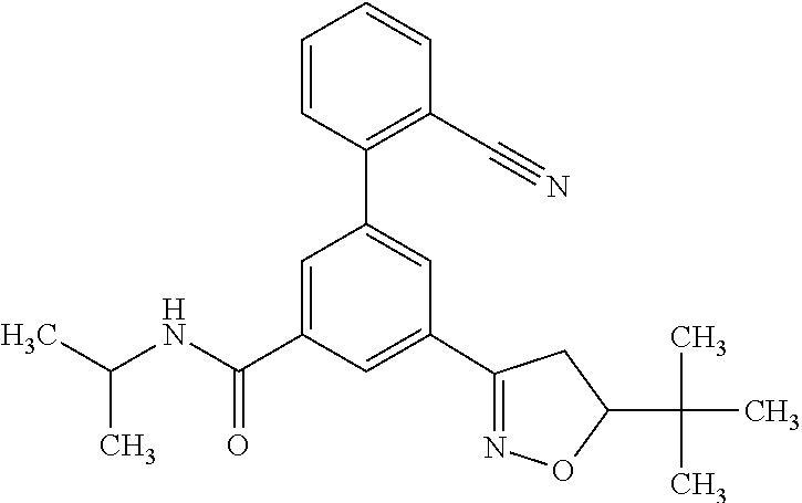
C1(C2=NOC(C(C)(C)C)C2)=CC(C(NC(C)C)=O)=CC(C2=C(C#N)C=CC=C2)=C1
